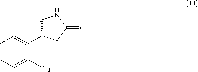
C1=CC=C([CF3])C(C2CNC(=O)C2)=C1
